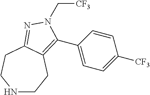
C([CF3])N1C(C2=CC=C([CF3])C=C2)=C2CCNCCC2=N1
